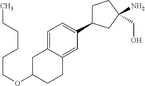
C1=C2C(=CC(C3CCC(CO)(N)C3)=C1)CCC(OCCCCCC)C2
